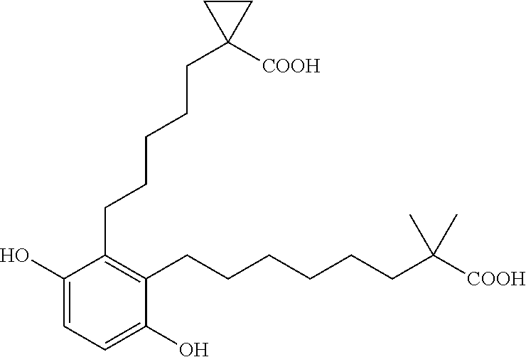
C1(CCCCCC2([COOH])CC2)=C(CCCCCCC(C)(C)[COOH])C(O)=CC=C1O
